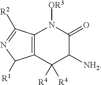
C12=C(C([R4])([R4])C([NH2])C(=O)N1[OR3])C([R1])N=C2[R2]
